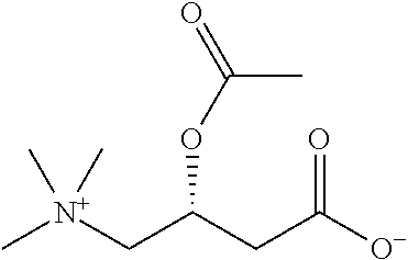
O=C(OC(C[N+](C)(C)C)CC([O-])=O)C
